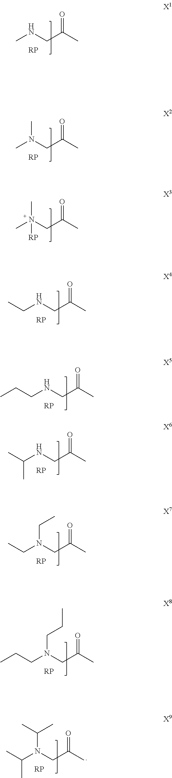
CN(CC(C)=O)([RP])C.CNCC(C)=O.[RP].CN(CC(C)=O)C.[RP].C(NCC(C)=O)C.[RP].C(NCC(C)=O)CC.[RP].C(NCC(C)=O)(C)C.[RP].C(N(CC(C)=O)CC)C.[RP].C(N(CC(C)=O)CCC)CC.[RP].C(N(CC(C)=O)C(C)C)(C)C.[RP]
